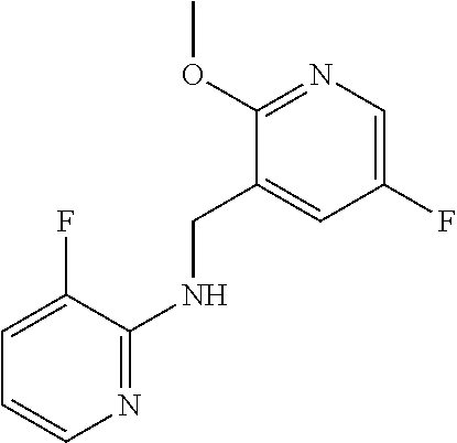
C1(OC)=NC=C(F)C=C1CNC1=NC=CC=C1F
